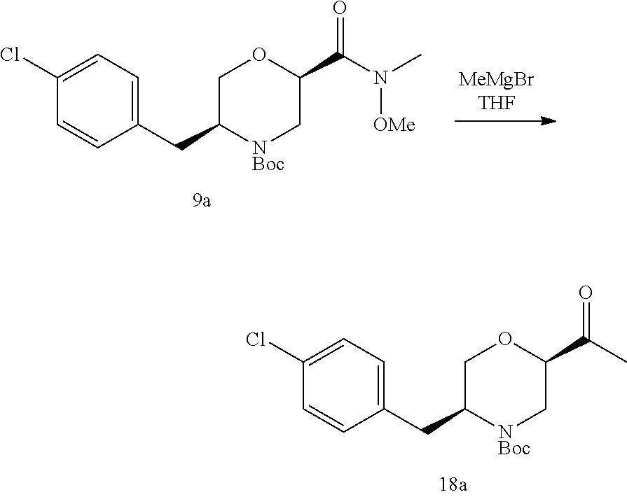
C1(C(N([OMe])C)=O)C[NBoc]C(CC2=CC=C(Cl)C=C2)CO1.C1(C(=O)C)C[NBoc]C(CC2=CC=C(Cl)C=C2)CO1
